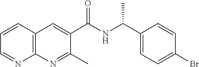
C1=CC2=C(N=C1)N=C(C)C(C(NC(C1=CC=C(Br)C=C1)C)=O)=C2
